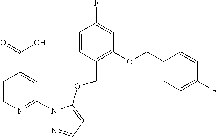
C1=CN=C(N2N=CC=C2OCC2=C(OCC3=CC=C(F)C=C3)C=C(F)C=C2)C=C1C(=O)O
